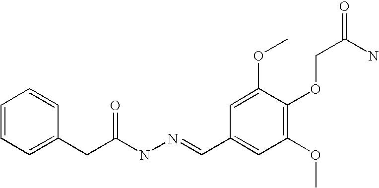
C1=CC=C(CC(NN=CC2=CC(OC)=C(OCC(=O)N)C(OC)=C2)=O)C=C1
